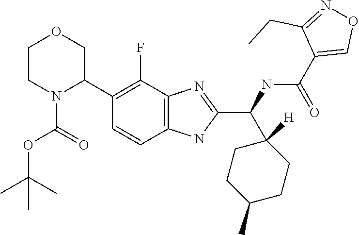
C1(C2=C(F)C3=C(C=C2)NC(C(NC(C2=CON=C2CC)=O)C2([H])CCC(C)CC2)=N3)COCCN1C(OC(C)(C)C)=O
